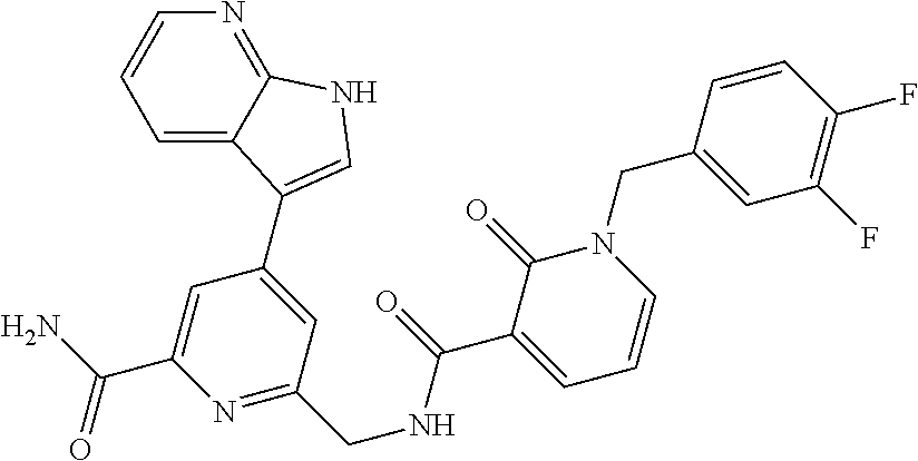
C1(CN2C(=O)C(C(=O)NCC3=NC(C(N)=O)=CC(C4=CNC5=NC=CC=C54)=C3)=CC=C2)=CC(F)=C(F)C=C1
